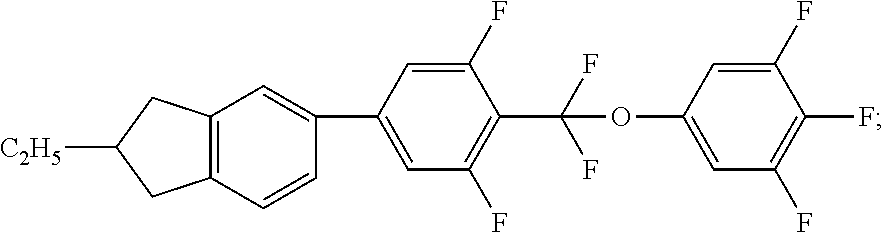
C1(C2=CC3=C(C=C2)CC([C2H5])C3)=CC(F)=C(C(F)(F)OC2=CC(F)=C(F)C(F)=C2)C(F)=C1
